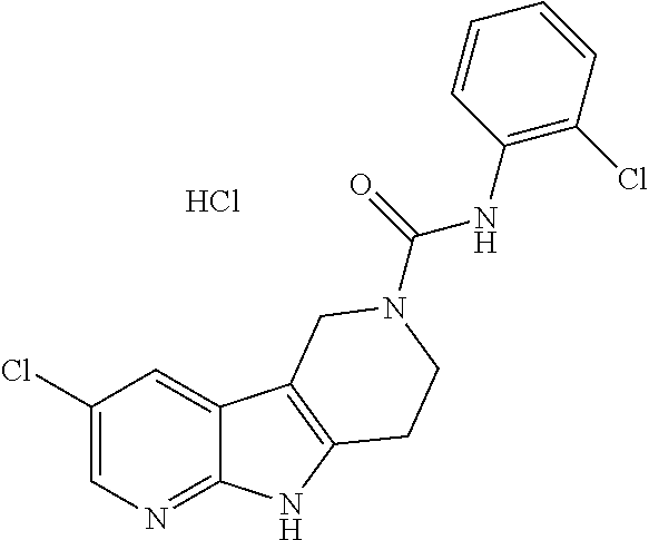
C1(Cl)=CN=C2C(=C1)C1=C(N2)CCN(C(NC2=C(Cl)C=CC=C2)=O)C1.Cl
